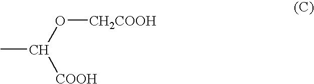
O(C([COOH])C)[CH2COOH]
